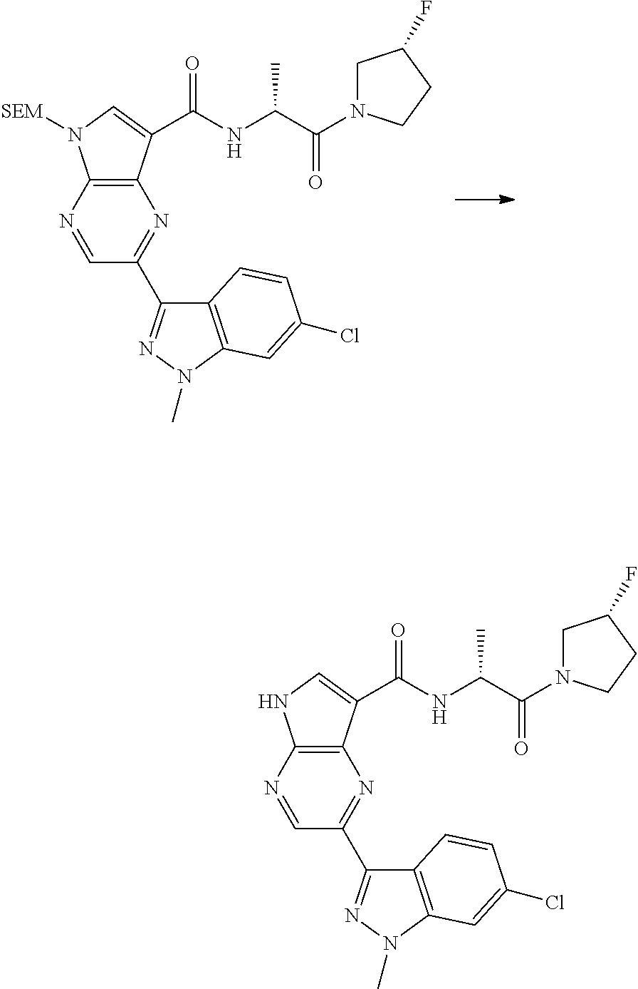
C12=C(N=CC(C3=NN(C)C4=C3C=CC(Cl)=C4)=N1)N([SEM])C=C2C(=O)NC(C)C(=O)N1CC(F)CC1.C12=C(N=CC(C3=NN(C)C4=C3C=CC(Cl)=C4)=N1)NC=C2C(=O)NC(C)C(=O)N1CC(F)CC1
